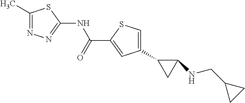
C1(C2CC2NCC2CC2)=CSC(C(NC2=NN=C(C)S2)=O)=C1
